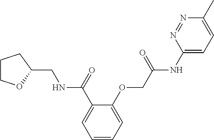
C1=CC=C(OCC(=O)NC2=CC=C(C)N=N2)C(C(=O)NCC2OCCC2)=C1
